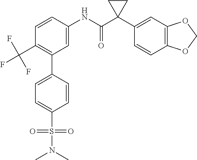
C1=C(NC(C2(C3=CC4=C(C=C3)OCO4)CC2)=O)C=CC(C(F)(F)F)=C1C1=CC=C(S(=O)(=O)N(C)C)C=C1
